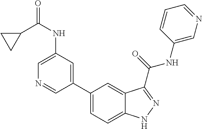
C1(NC(C2CC2)=O)=CN=CC(C2=CC=C3C(=C2)C(C(NC2=CN=CC=C2)=O)=NN3)=C1
